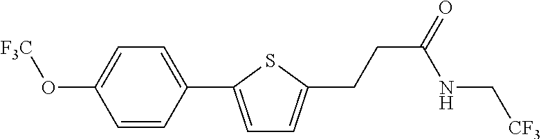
C1=CC(C2=CC=C(CCC(=O)NC[CF3])S2)=CC=C1O[F3C]
